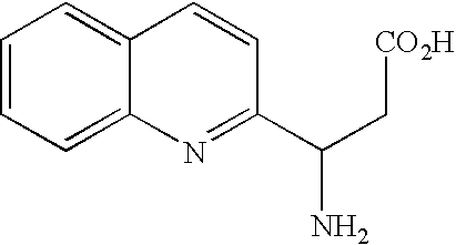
C1=CC=C2C(=C1)C=CC(C(C[CO2H])N)=N2
